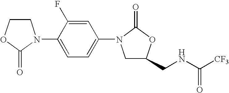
C1COC(=O)N1C1=CC=C(N2CC(CNC([CF3])=O)OC2=O)C=C1F
